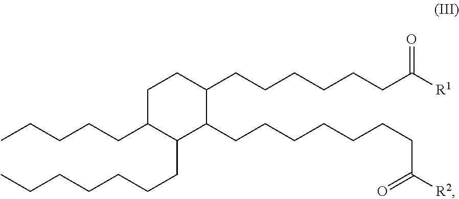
C1C(CCCCC)C(CCCCCCC)C(CCCCCCCC([R2])=O)C(CCCCCCC([R1])=O)C1
